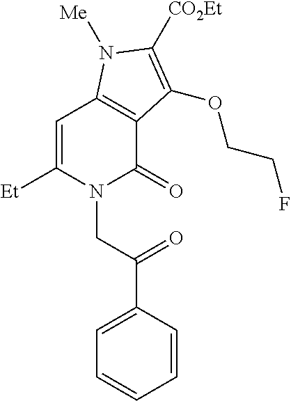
C1=C([Et])N(CC(=O)C2=CC=CC=C2)C(=O)C2=C1N([Me])C([CO2Et])=C2OCCF
